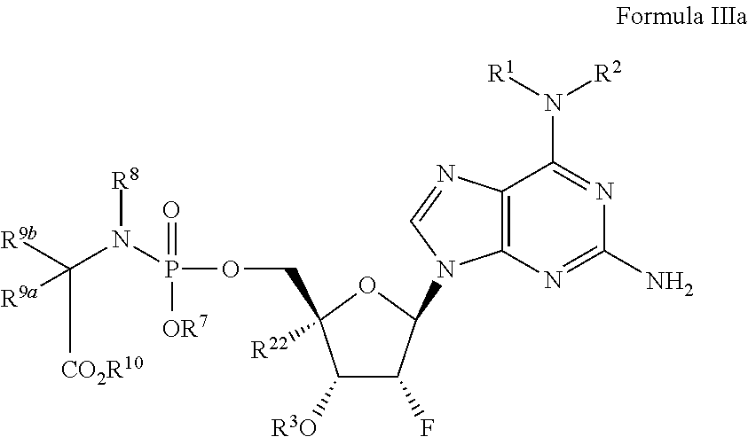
C12=C(N=C(N)N=C1N([R1])[R2])N(C1C(F)C([R3O])C(COP(=O)([OR7])N(C([R9b])([CO2R10])[R9a])[R8])([R22])O1)C=N2
